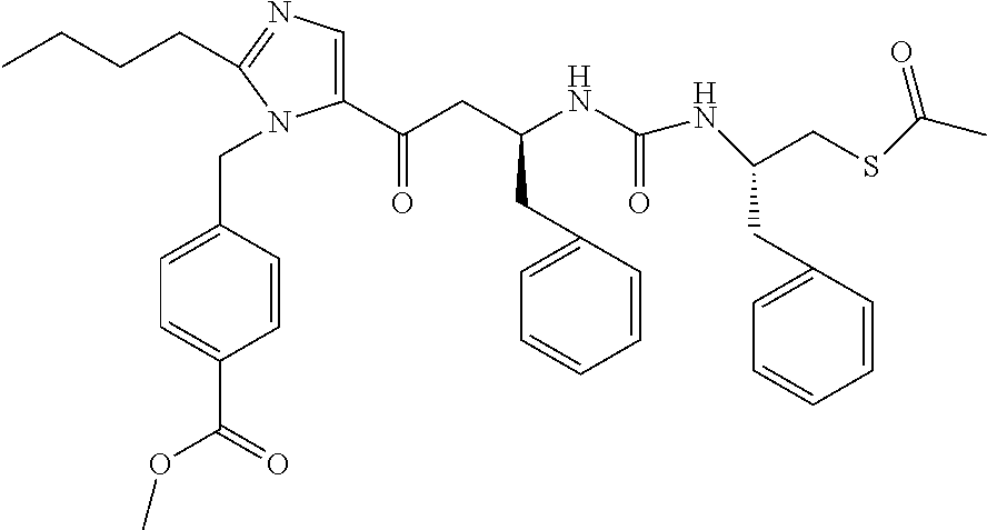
C1=C(CN2C(C(CC(NC(=O)NC(CSC(C)=O)CC3=CC=CC=C3)CC3=CC=CC=C3)=O)=CN=C2CCCC)C=CC(C(OC)=O)=C1
